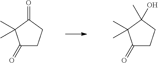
C1(=O)CCC(=O)C1(C)C.C1(=O)CCC(C)(O)C1(C)C
